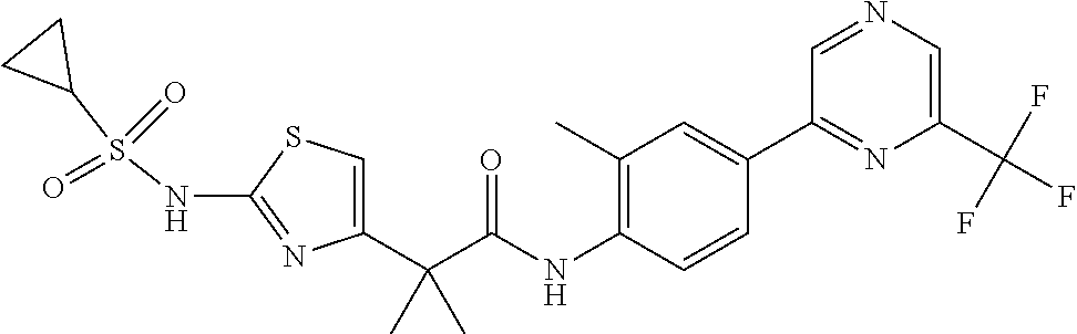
C1=C(C(C(NC2=C(C)C=C(C3=NC(C(F)(F)F)=CN=C3)C=C2)=O)(C)C)N=C(NS(C2CC2)(=O)=O)S1
